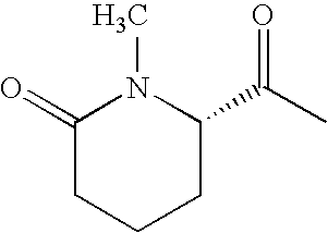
C1(C(C)=O)N(C)C(=O)CCC1
